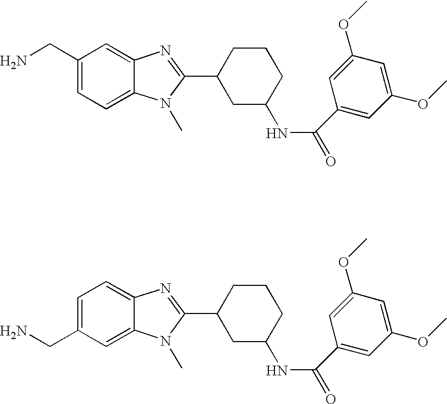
C1(CN)=CC=C2C(=C1)N=C(C1CC(NC(=O)C3=CC(OC)=CC(OC)=C3)CCC1)N2C.C1=C(CN)C=C2C(=C1)N=C(C1CC(NC(=O)C3=CC(OC)=CC(OC)=C3)CCC1)N2C
